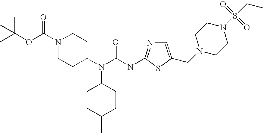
N(C1=NC=C(CN2CCN(S(CC)(=O)=O)CC2)S1)C(=O)N(C1CCN(C(OC(C)(C)C)=O)CC1)C1CCC(C)CC1
